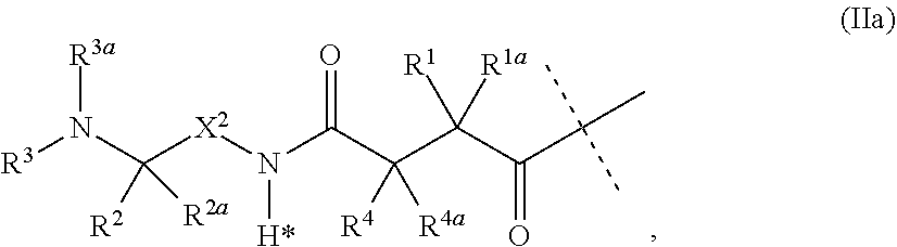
[R3]N(C([X2]N(C(C(C(C(C(C)(C)C)=O)([R1])[R1a])([R4])[R4a])=O)[H*])([R2])[R2a])[R3a]
